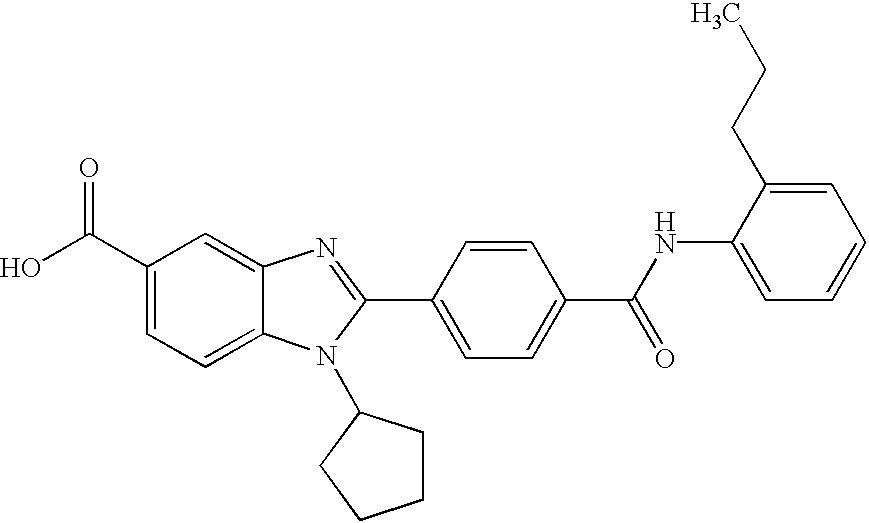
C1(C(O)=O)=CC=C2C(=C1)N=C(C1=CC=C(C(=O)NC3=CC=CC=C3CCC)C=C1)N2C1CCCC1
